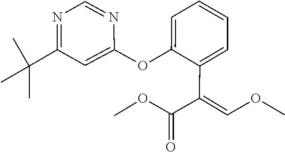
O(C)C=C(C(OC)=O)C1=CC=CC=C1OC1=CC(C(C)(C)C)=NC=N1
